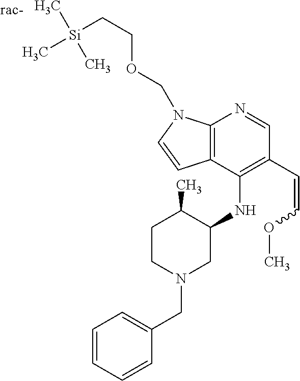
C12=C(C(NC3C(C)CCN(CC4=CC=CC=C4)C3)=C(C=COC)C=N1)C=CN2COCC[Si](C)(C)C.[rac-]
